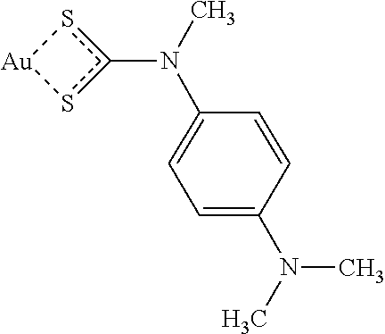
N(c1s[Au]s1)(C1=CC=C(N(C)C)C=C1)C
